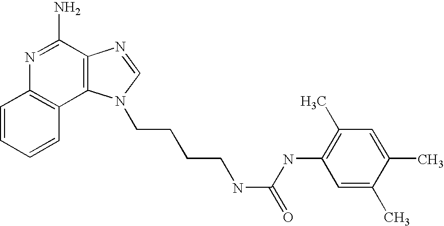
C1=CC=CC2=C1N=C(N)C1=C2N(CCCCNC(NC2=C(C)C=C(C)C(C)=C2)=O)C=N1
